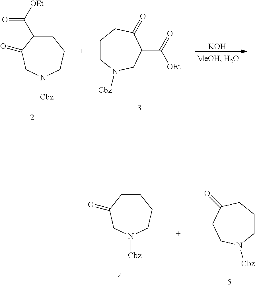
[KOH].C1CN([Cbz])CC(C([OEt])=O)C(=O)C1.C1C(C(=O)[OEt])C(=O)CN([Cbz])CC1.C1CC(=O)CN([Cbz])CC1.C1CCC(=O)CCN1[Cbz]
